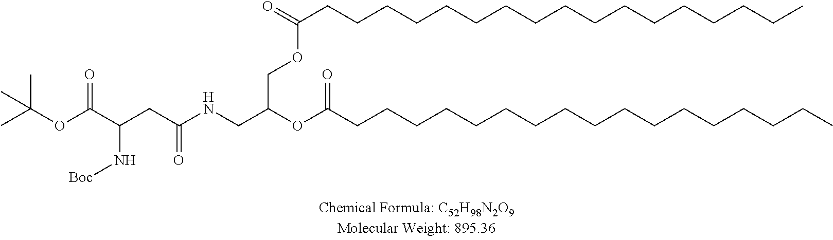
O=C(CCCCCCCCCCCCCCCCC)OCC(OC(CCCCCCCCCCCCCCCCC)=O)CNC(CC(C(OC(C)(C)C)=O)N[Boc])=O
